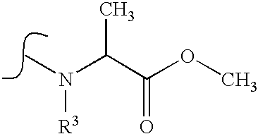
N(C)(C(C(OC)=O)C)[R3]
